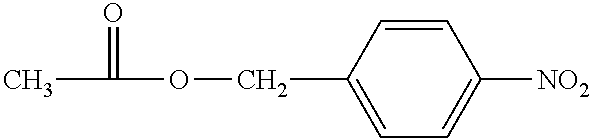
C1(COC(=O)C)=CC=C([NO2])C=C1
